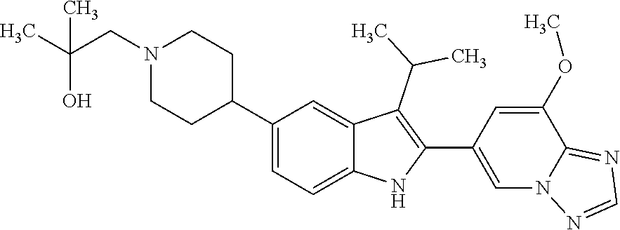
N1(CC(C)(C)O)CCC(C2=CC=C3C(=C2)C(C(C)C)=C(C2=CN4C(=NC=N4)C(OC)=C2)N3)CC1
